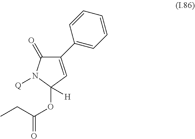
C1(=O)N([Q])C(OC(CC)=O)([H])C=C1C1=CC=CC=C1
